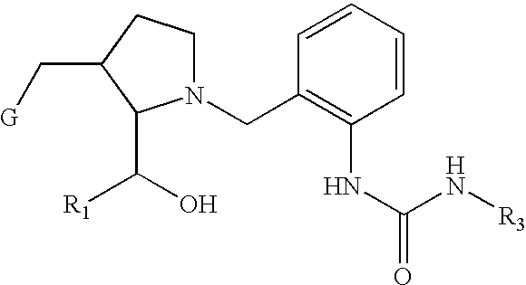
N1(CC2=C(NC(=O)N[R3])C=CC=C2)CCC(C[G])C1C(O)[R1]
